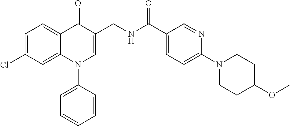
C1=C(Cl)C=C2C(=C1)C(=O)C(CNC(C1=CC=C(N3CCC(OC)CC3)N=C1)=O)=CN2C1=CC=CC=C1
